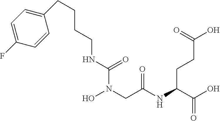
N(C(N(CC(NC(C(O)=O)CCC(O)=O)=O)O)=O)CCCCC1=CC=C(F)C=C1
